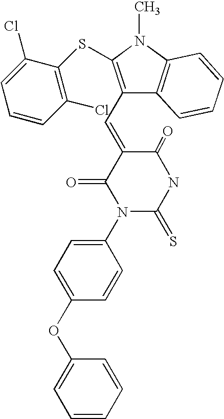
C1(N2C(=S)NC(=O)C(=CC3=C(SC4=C(Cl)C=CC=C4Cl)N(C)C4=C3C=CC=C4)C2=O)=CC=C(OC2=CC=CC=C2)C=C1
